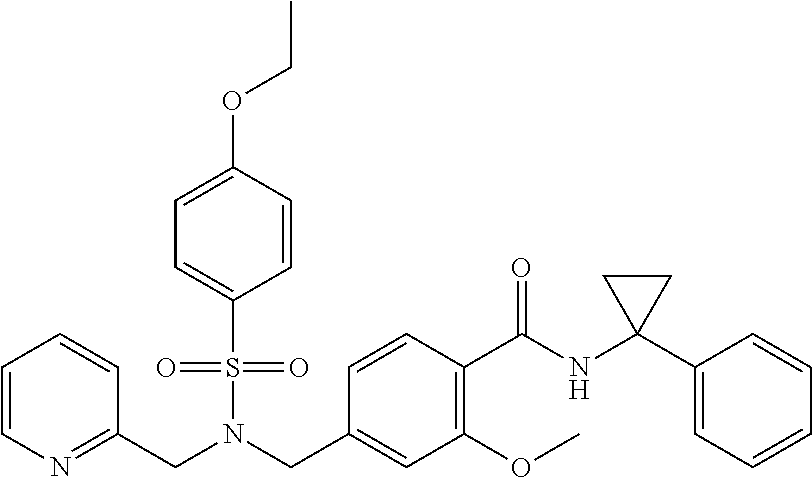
C1=CN=C(CN(CC2=CC(OC)=C(C(NC3(C4=CC=CC=C4)CC3)=O)C=C2)S(=O)(=O)C2=CC=C(OCC)C=C2)C=C1
